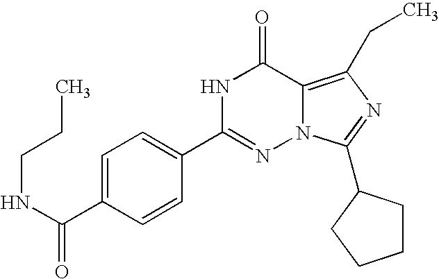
C1=C(C(NCCC)=O)C=CC(C2=NN3C(=C(CC)N=C3C3CCCC3)C(=O)N2)=C1
